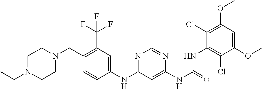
C1N(CC2=C(C(F)(F)F)C=C(NC3=NC=NC(NC(=O)NC4=C(Cl)C(OC)=CC(OC)=C4Cl)=C3)C=C2)CCN(CC)C1
